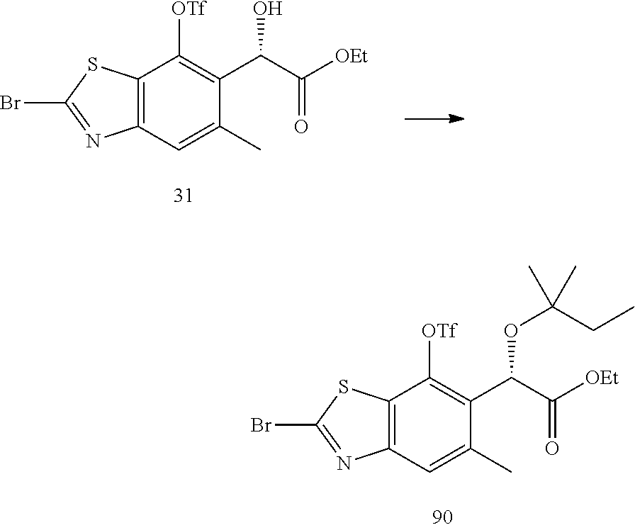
C12=C(SC(Br)=N1)C([OTf])=C(C(C([OEt])=O)O)C(C)=C2.C12=C(SC(Br)=N1)C([OTf])=C(C(C([OEt])=O)OC(CC)(C)C)C(C)=C2
